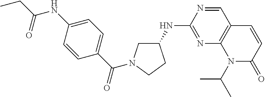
C1(NC2=NC3=C(C=N2)C=CC(=O)N3C(C)C)CN(C(C2=CC=C(NC(CC)=O)C=C2)=O)CC1
